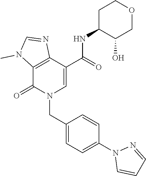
C12=C(C(=O)N(CC3=CC=C(N4C=CC=N4)C=C3)C=C1C(NC1C(O)COCC1)=O)N(C)C=N2
